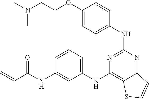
C1=C(OCCN(C)C)C=CC(NC2=NC(NC3=CC=CC(NC(C=C)=O)=C3)=C3C(=N2)C=CS3)=C1
